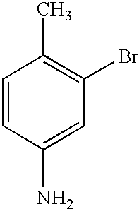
C1=CC(N)=CC(Br)=C1C
